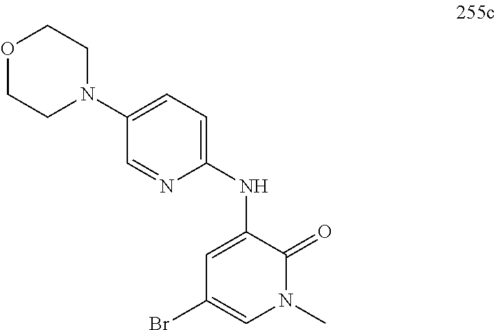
C1=NC(NC2=CC(Br)=CN(C)C2=O)=CC=C1N1CCOCC1
